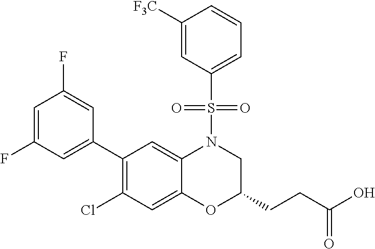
C1(C2=CC(F)=CC(F)=C2)=C(Cl)C=C2C(=C1)N(S(C1=CC=CC([F3C])=C1)(=O)=O)CC(CCC(O)=O)O2
